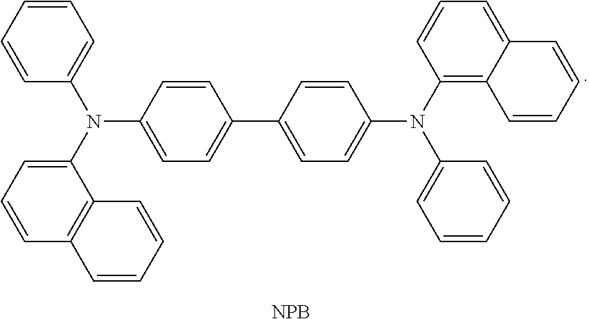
C1=CC(N(C2=CC=CC3=C2C=CC=C3)C2=CC=CC=C2)=CC=C1C1=CC=C(N(C2=C3C(=CC=C2)C=CC=C3)C2=CC=CC=C2)C=C1.[NPB]
